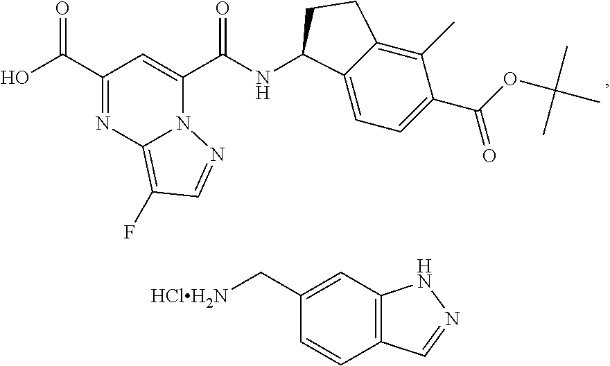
OC(C1=NC2=C(F)C=NN2C(C(NC2C3=CC=C(C(=O)OC(C)(C)C)C(C)=C3CC2)=O)=C1)=O.C1=CC2=C(C=C1C[HClH2N])NN=C2
